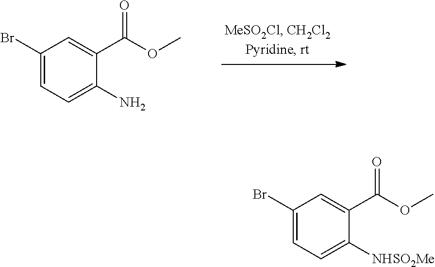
C1(Br)=CC=C(N)C(C(OC)=O)=C1.C1(Br)=CC=C([NHSO2Me])C(C(OC)=O)=C1
